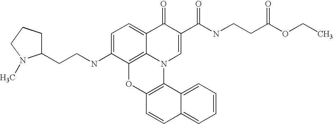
C1=C(NCCC2CCCN2C)C2=C3C(=C1)C(=O)C(C(NCCC(OCC)=O)=O)=CN3C1=C(O2)C=CC2=CC=CC=C12
